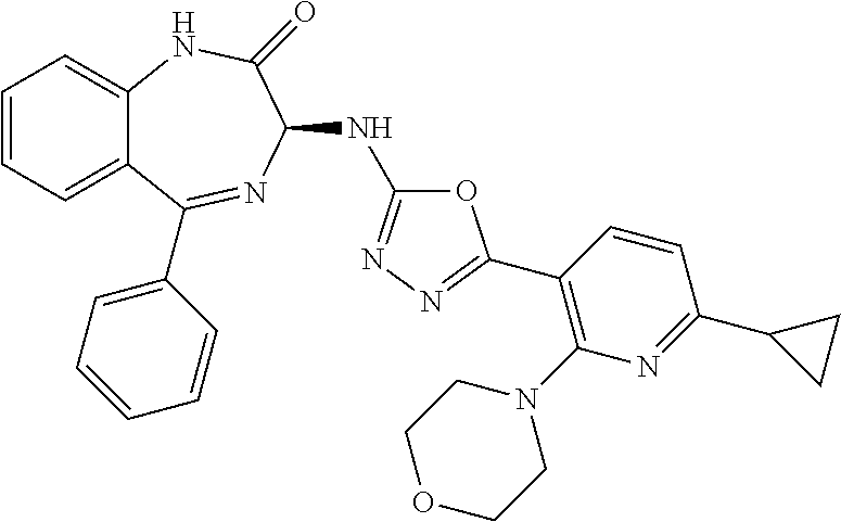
C1=CC=C2C(=C1)NC(=O)C(NC1=NN=C(C3=C(N4CCOCC4)N=C(C4CC4)C=C3)O1)N=C2C1=CC=CC=C1
